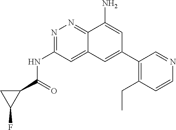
FC1C(C(NC2=NN=C3C(=C2)C=C(C2=C(CC)C=CN=C2)C=C3N)=O)C1
